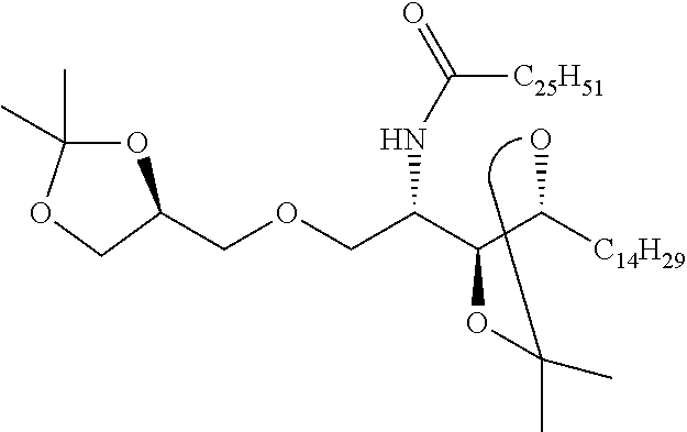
C(OCC(C(C([C14H29])O)OC(C)C)NC([C25H51])=O)C1OC(C)(C)OC1
